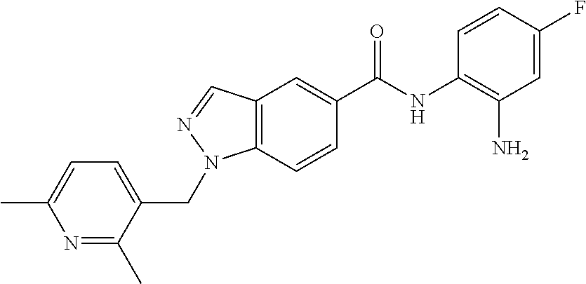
C12=C(C=CC(C(NC3=C(N)C=C(F)C=C3)=O)=C1)N(CC1=CC=C(C)N=C1C)N=C2
